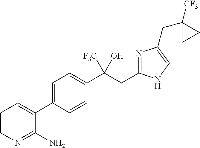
C1=C(C2=CC=CN=C2N)C=CC(C(CC2=NC(CC3([CF3])CC3)=CN2)(O)[F3C])=C1
